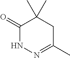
C1(=O)NN=C(C)CC1(C)C
